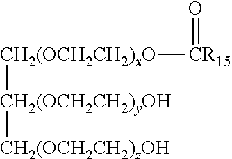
[CH2(OCH2CH2)yOH]([CH2(OCH2CH2)xO][CR15]=O)[CH2(OCH2CH2)zOH]
